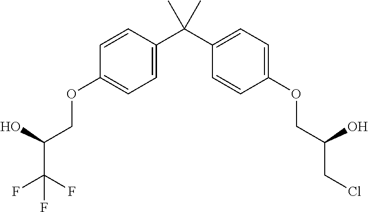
C1=C(C(C2=CC=C(OCC(CCl)O)C=C2)(C)C)C=CC(OCC(C(F)(F)F)O)=C1
